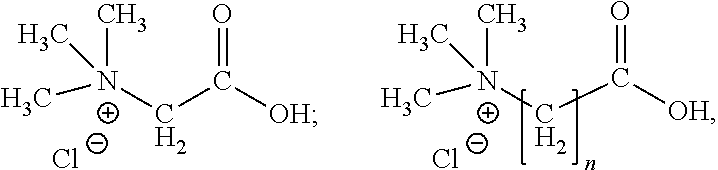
O=C([OH])C[N+](C)(C)C.[Cl-].O=C([OH])C[N+](C)(C)C.[Cl-]
